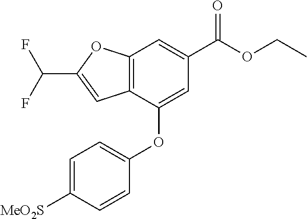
C12=C(C(OC3=CC=C([MeO2S])C=C3)=CC(C(OCC)=O)=C1)C=C(C(F)F)O2
